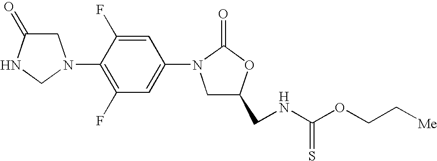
C1C(=O)NCN1C1=C(F)C=C(N2CC(CNC(OCC[Me])=S)OC2=O)C=C1F
